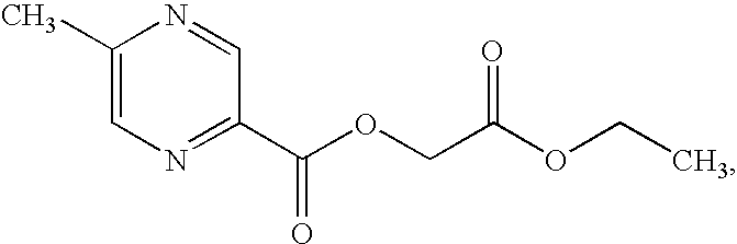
C1(C)=CN=C(C(OCC(OCC)=O)=O)C=N1
